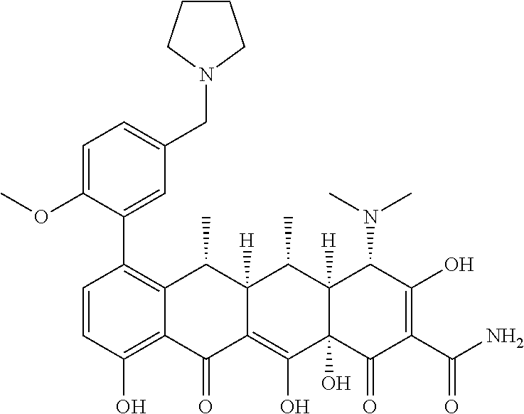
C1=CC(O)=C2C(=C1C1=CC(CN3CCCC3)=CC=C1OC)C(C)C1([H])C(=C(O)C3(O)C([H])(C1C)C(N(C)C)C(O)=C(C(N)=O)C3=O)C2=O
